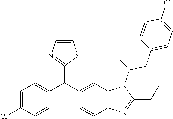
C1=CN=C(C(C2=CC3=C(C=C2)N=C(CC)N3C(CC2=CC=C(Cl)C=C2)C)C2=CC=C(Cl)C=C2)S1
